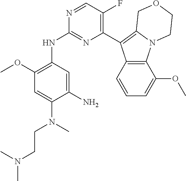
C1(C2=C3N(C4=C2C=CC=C4OC)CCOC3)=C(F)C=NC(NC2=C(OC)C=C(N(C)CCN(C)C)C(N)=C2)=N1
